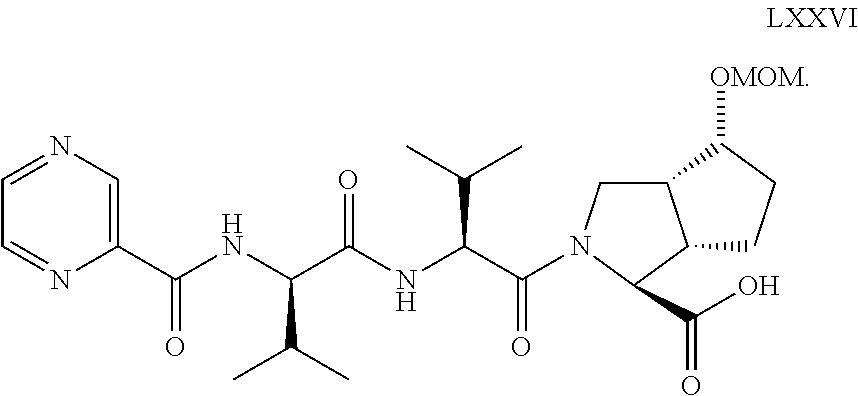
C1=NC=C(C(NC(C(NC(C(=O)N2CC3C(C2C(O)=O)CCC3[OMOM])C(C)C)=O)C(C)C)=O)N=C1
